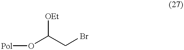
[OEt]C(O[Pol])CBr
